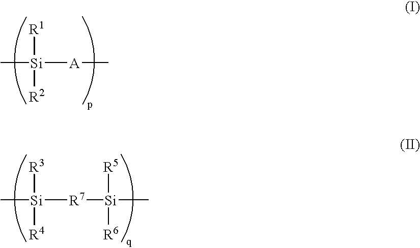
C[Si]([A]C)([R1])[R2].C[Si]([R7][Si]([R5])([R6])C)([R3])[R4]
